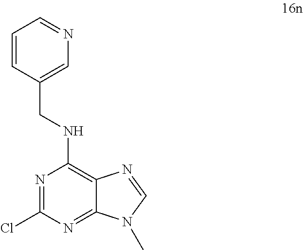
N1=C(Cl)N=C2C(=C1NCC1=CN=CC=C1)N=CN2C
